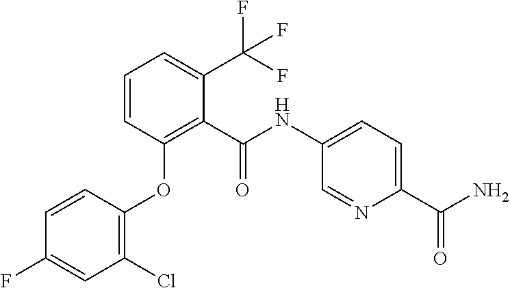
C1=CC(OC2=C(C(NC3=CC=C(C(N)=O)N=C3)=O)C(C(F)(F)F)=CC=C2)=C(Cl)C=C1F
